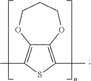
C12=C(C)SC(C)=C1OCCCO2
